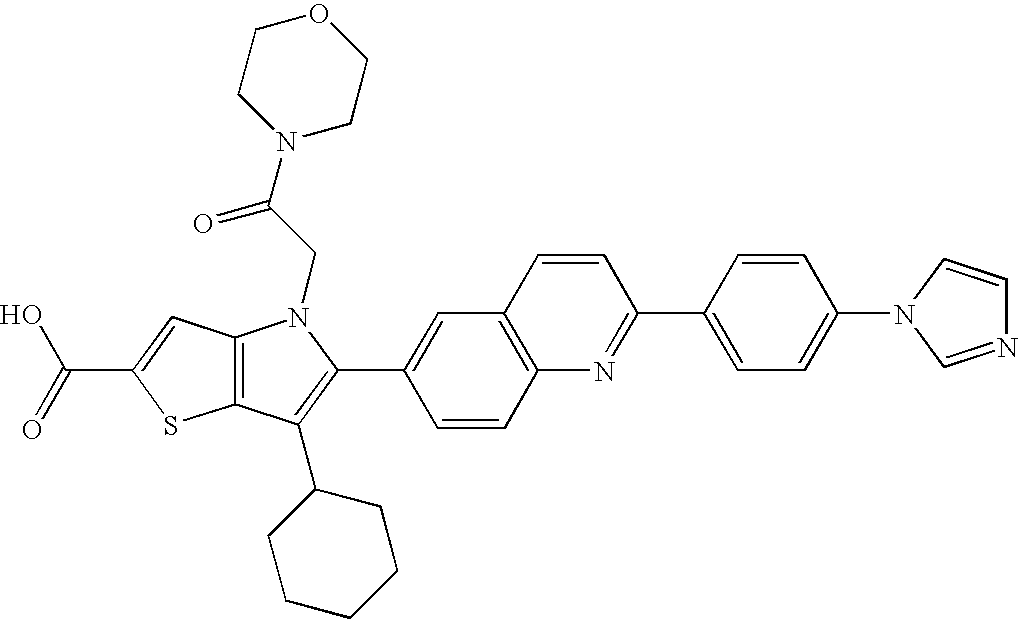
C(C1=CC2=C(S1)C(C1CCCCC1)=C(C1=CC3=C(C=C1)N=C(C1=CC=C(N4C=CN=C4)C=C1)C=C3)N2CC(=O)N1CCOCC1)(=O)O
